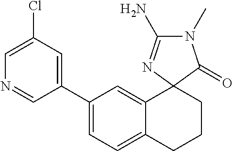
C1(C2=CC(Cl)=CN=C2)=CC=C2C(=C1)C1(CCC2)C(=O)N(C)C(N)=N1
